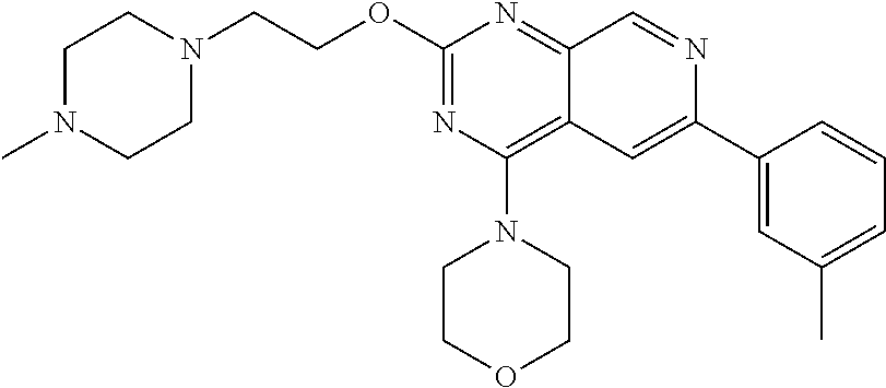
O(C1=NC(N2CCOCC2)=C2C(=N1)C=NC(C1=CC(C)=CC=C1)=C2)CCN1CCN(C)CC1
